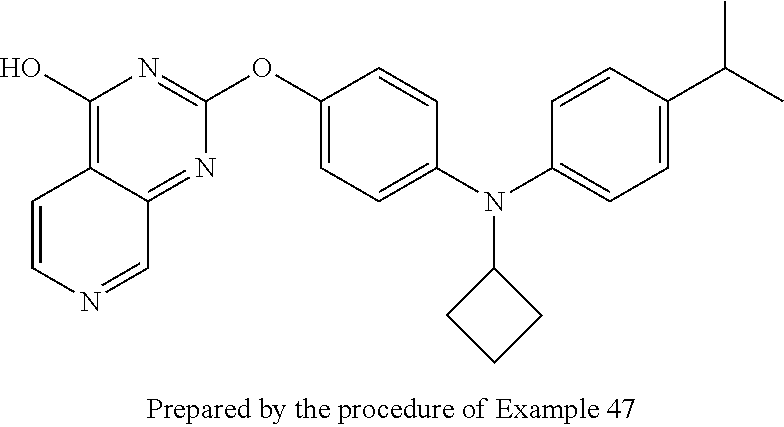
C1=NC=CC2=C(O)N=C(OC3=CC=C(N(C4=CC=C(C(C)C)C=C4)C4CCC4)C=C3)N=C12
